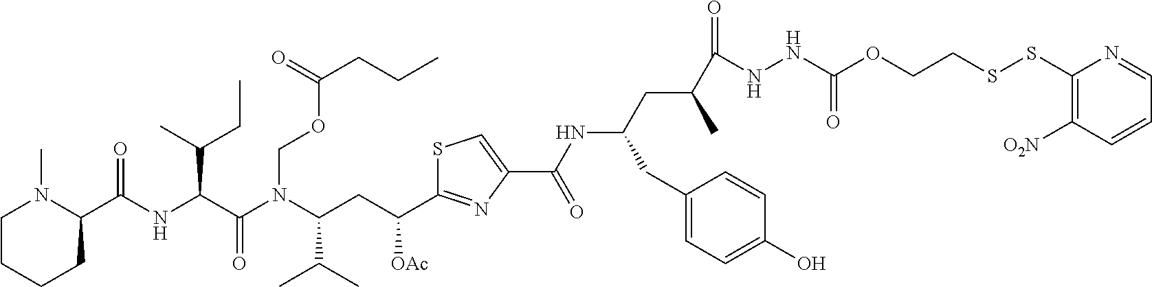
C1CCCC(C(NC(C(N(C(CC(C2=NC(C(NC(CC(C(=O)NNC(OCCSSC3=C([O2N])C=CC=N3)=O)C)CC3=CC=C(O)C=C3)=O)=CS2)[OAc])C(C)C)COC(CCC)=O)=O)C(C)CC)=O)N1C
